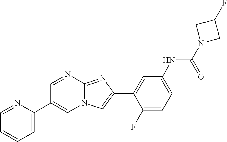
C1=NC2=NC(C3=CC(NC(N4CC(F)C4)=O)=CC=C3F)=CN2C=C1C1=CC=CC=N1
